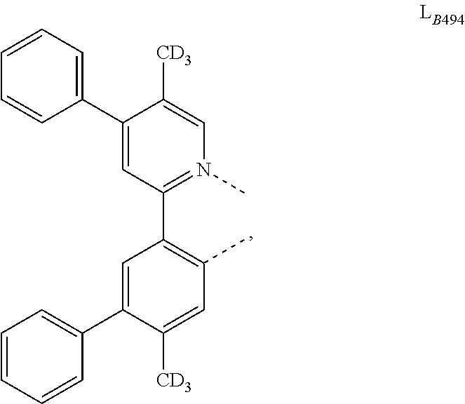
C1(C2=CC=CC=C2)=CC(C2=C(C)C=C([CD3])C(C3=CC=CC=C3)=C2)=N(C)C=C1[CD3]
